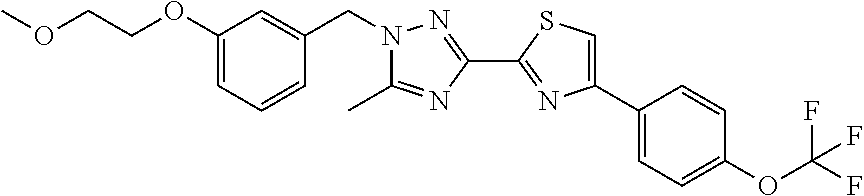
C1=C(C2=CC=C(OC(F)(F)F)C=C2)N=C(C2=NN(CC3=CC(OCCOC)=CC=C3)C(C)=N2)S1
